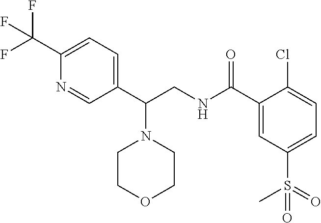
C1(C(CNC(C2=CC(S(=O)(C)=O)=CC=C2Cl)=O)N2CCOCC2)=CC=C(C(F)(F)F)N=C1
